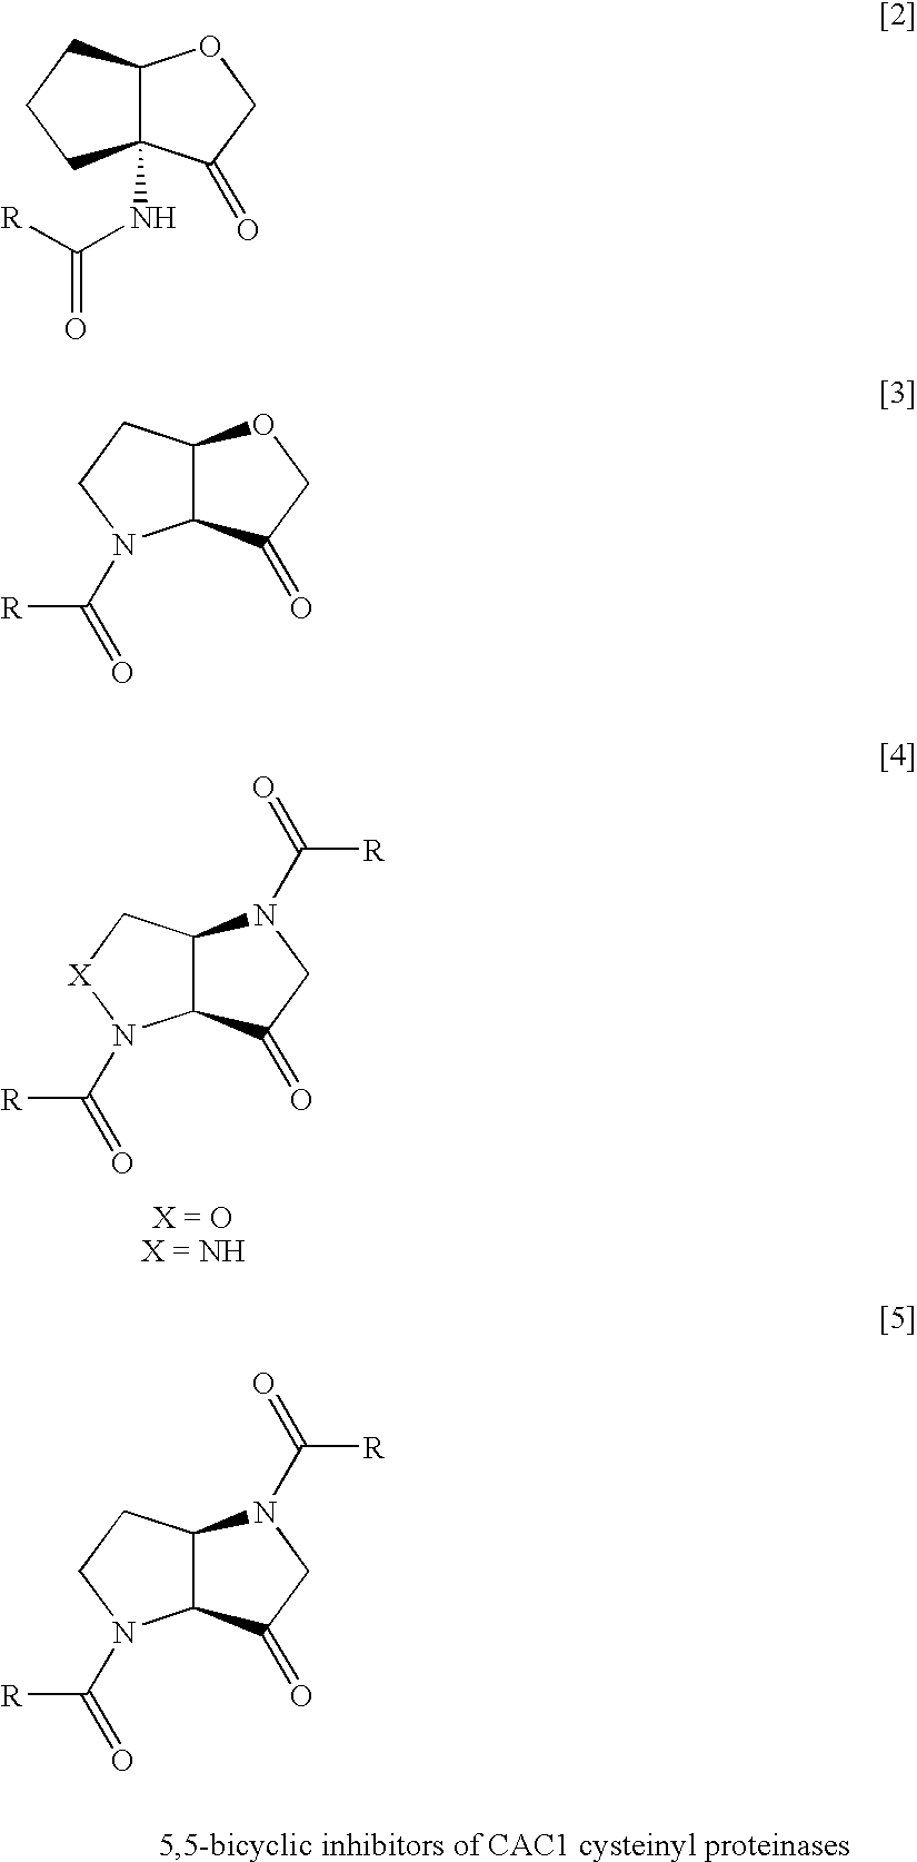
C12C(C[X]N1C([R])=O)N(C([R])=O)CC2=O.C12C(CCN1C([R])=O)N(C([R])=O)CC2=O.C12(NC([R])=O)C(CCC1)OCC2=O.C12C(CCN1C([R])=O)OCC2=O
